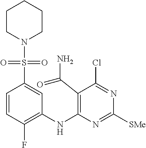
C1=CC(F)=C(NC2=C(C(N)=O)C(Cl)=NC([SMe])=N2)C=C1S(=O)(=O)N1CCCCC1
